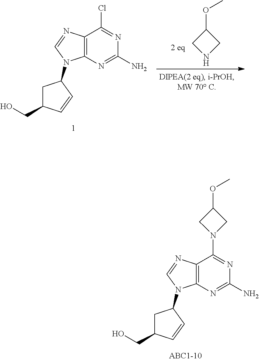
O(C1CNC1)C.C1C(CO)C=CC1N1C2=C(N=C1)C(Cl)=NC(N)=N2.C1C(CO)C=CC1N1C2=C(N=C1)C(N1CC(OC)C1)=NC(N)=N2
